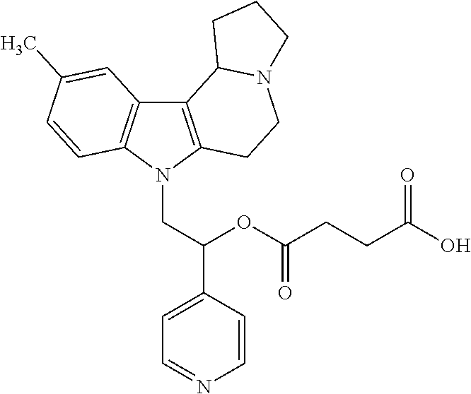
C12=C(N(CC(C3=CC=NC=C3)OC(CCC(O)=O)=O)C3=C1C=C(C)C=C3)CCN1C2CCC1
